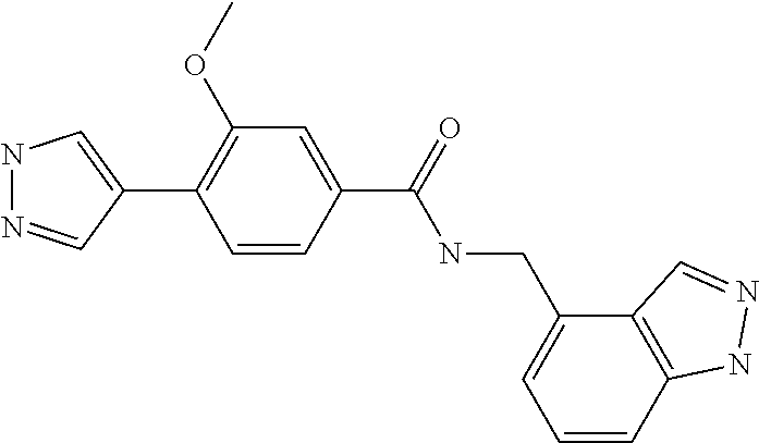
N1N=CC(C2=C(OC)C=C(C(NCC3=CC=CC4=C3C=NN4)=O)C=C2)=C1
